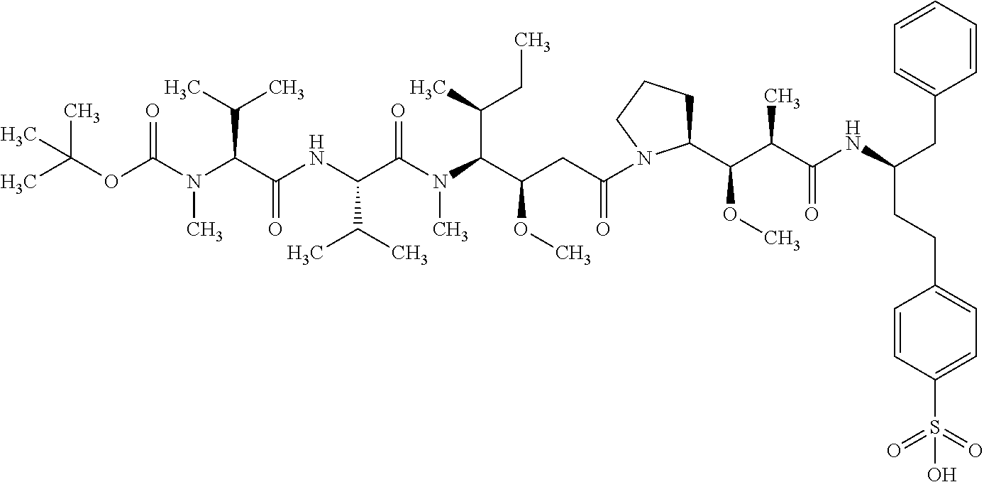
C(OC(N(C(C(NC(C(N(C)C(C(C)CC)C(OC)CC(=O)N1C(C(C(C(NC(CC2=CC=CC=C2)CCC2=CC=C(S(=O)(=O)O)C=C2)=O)C)OC)CCC1)=O)C(C)C)=O)C(C)C)C)=O)(C)(C)C
